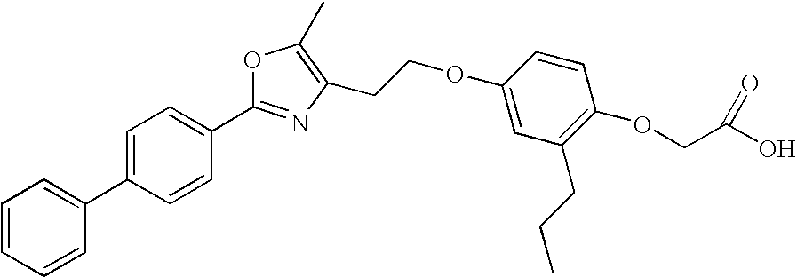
C1=CC=CC(C2=CC=C(C3=NC(CCOC4=CC(CCC)=C(OCC(O)=O)C=C4)=C(C)O3)C=C2)=C1
